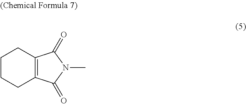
C12=C(C(=O)N(C)C1=O)CCCC2
